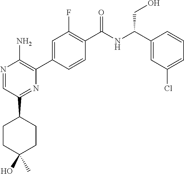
N1=CC(C2CCC(O)(C)CC2)=NC(C2=CC(F)=C(C([NH]C(C3=CC(Cl)=CC=C3)CO)=O)C=C2)=C1N
